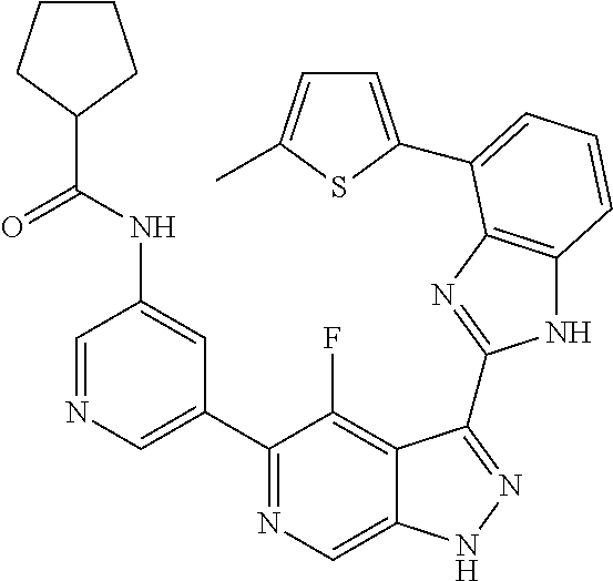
C1=NC=C(C2=NC=C3C(=C2F)C(C2=NC4=C(N2)C=CC=C4C2=CC=C(C)S2)=NN3)C=C1NC(=O)C1CCCC1
